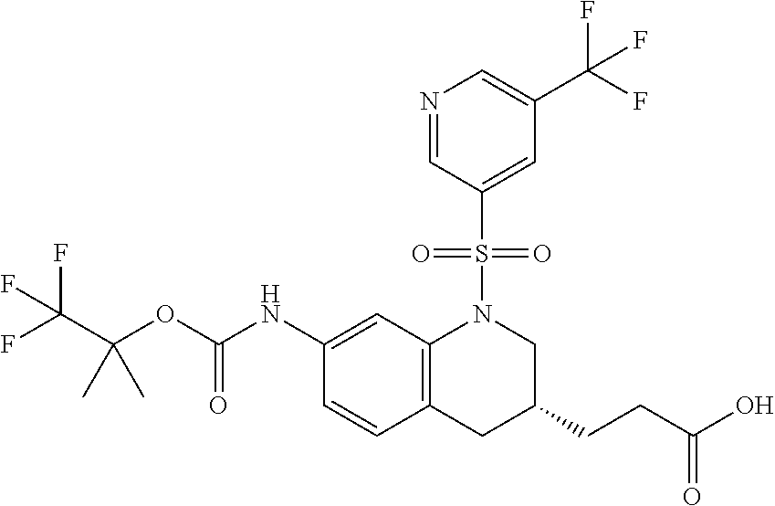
C(OC(NC1=CC2=C(C=C1)CC(CCC(O)=O)CN2S(=O)(=O)C1=CC(C(F)(F)F)=CN=C1)=O)(C(F)(F)F)(C)C
